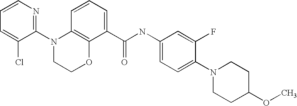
C1(N2CCOC3=C2C=CC=C3C(NC2=CC=C(N3CCC(OC)CC3)C(F)=C2)=O)=NC=CC=C1Cl
